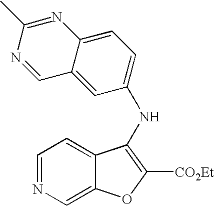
C1=NC=C2C(=C1)C(NC1=CC=C3C(=C1)C=NC(C)=N3)=C([CO2Et])O2
